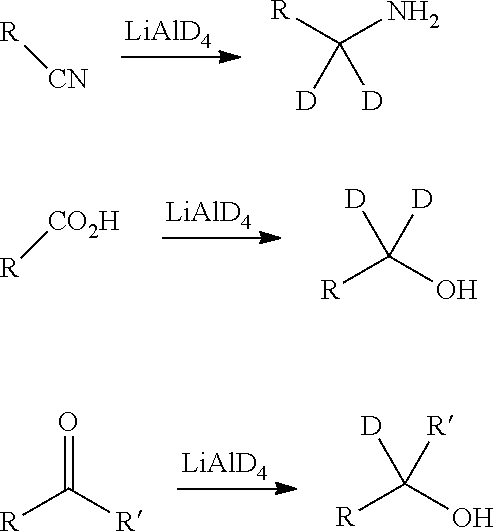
[LiAlD4].[R][CN].[R]C(N)([D])[D].[LiAlD4].[R][CO2H].[R]C(O)([D])[D].[LiAlD4].[R]C(O)([D])[R].O=C([R])[R]
